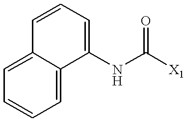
C12=CC=CC=C1C=CC=C2NC([X1])=O
